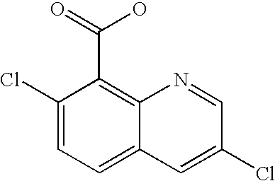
C1(Cl)=CC=C2C(=C1C(=O)O)N=CC(Cl)=C2
